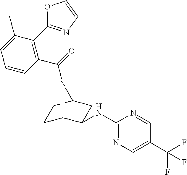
C1C2C(NC3=NC=C(C(F)(F)F)C=N3)CC(C1)N2C(=O)C1=C(C2=NC=CO2)C(C)=CC=C1
